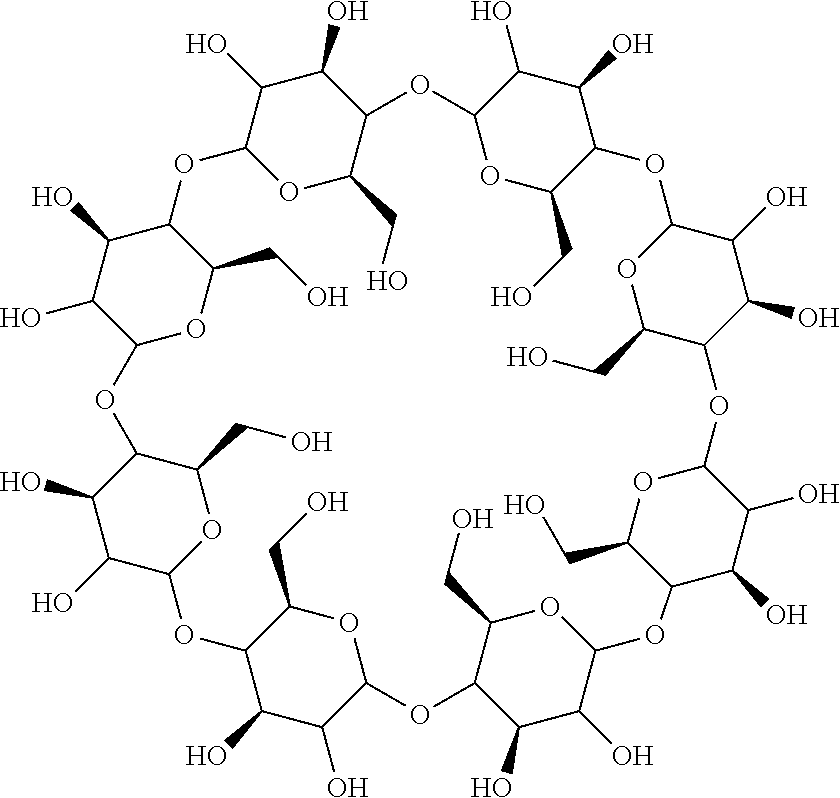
C1(O)C2OC(CO)C(C1O)OC1OC(CO)C(C(O)C1O)OC1OC(CO)C(C(O)C1O)OC1OC(CO)C(OC3C(O)C(O)C(OC4C(O)C(O)C(OC5C(O)C(O)C(OC6C(O)C(O)C(O2)C(CO)O6)C(CO)O5)C(CO)O4)C(CO)O3)C(O)C1O
